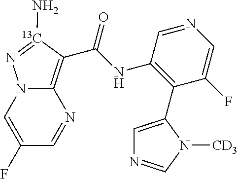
C12=C(C(NC3=C(C4=CN=CN4[CD3])C(F)=CN=C3)=O)[13C](N)=NN1C=C(F)C=N2
